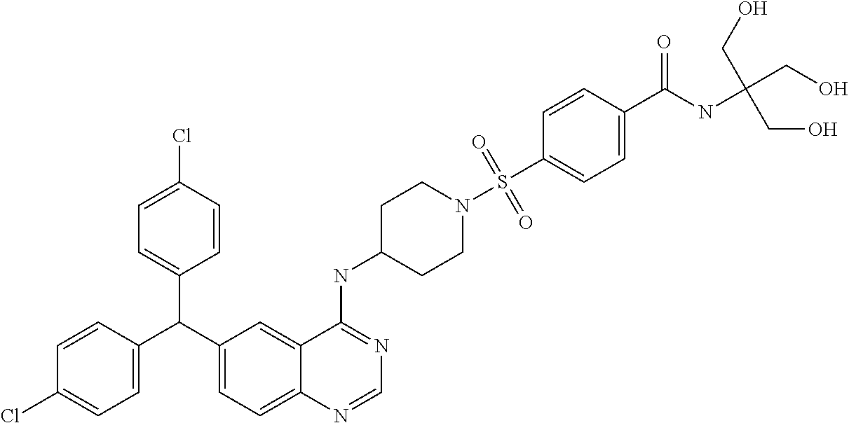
C1=C(Cl)C=CC(C(C2=CC=C3C(=C2)C(NC2CCN(S(=O)(=O)C4=CC=C(C(NC(CO)(CO)CO)=O)C=C4)CC2)=NC=N3)C2=CC=C(Cl)C=C2)=C1
